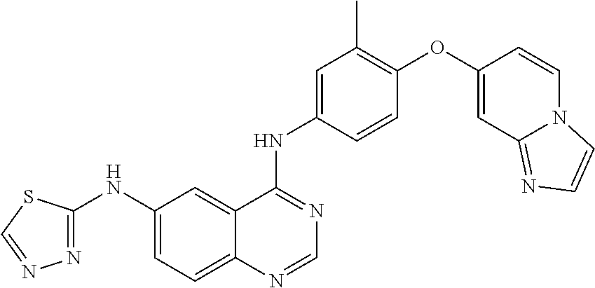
C12=CC=C(NC3=NN=CS3)C=C1C(NC1=CC(C)=C(OC3=CC4=NC=CN4C=C3)C=C1)=NC=N2
